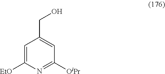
C1=C([EtO])N=C([OiPr])C=C1CO
